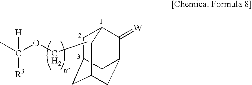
C1C2CC3CC(C(=[W])C1C3)C2.CCOC(C)([H])[R3]
